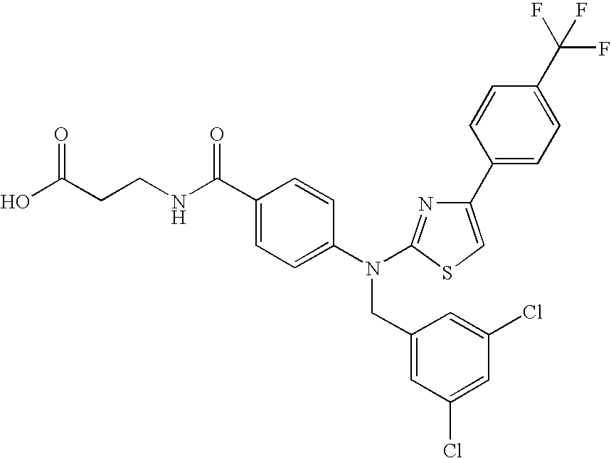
OC(CCNC(C1=CC=C(N(CC2=CC(Cl)=CC(Cl)=C2)C2=NC(C3=CC=C(C(F)(F)F)C=C3)=CS2)C=C1)=O)=O
